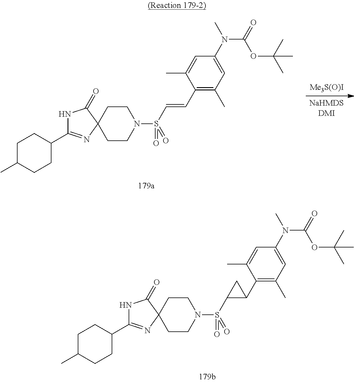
C1(C2=NC3(C(=O)N2)CCN(S(C2C(C4=C(C)C=C(N(C(OC(C)(C)C)=O)C)C=C4C)C2)(=O)=O)CC3)CCC(C)CC1.[Me3S(O)I].[NaHMDSDMI].C1(C2=NC3(C(=O)N2)CCN(S(C=CC2=C(C)C=C(N(C(OC(C)(C)C)=O)C)C=C2C)(=O)=O)CC3)CCC(C)CC1
